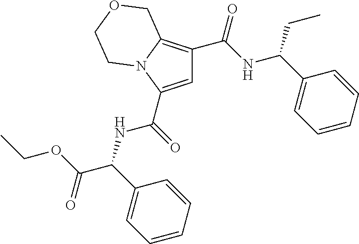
C1=C(C(=O)NC(C(OCC)=O)C2=CC=CC=C2)N2C(=C1C(NC(C1=CC=CC=C1)CC)=O)COCC2
